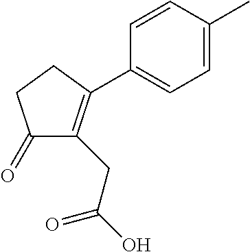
C1(=O)C(CC(O)=O)=C(C2=CC=C(C)C=C2)CC1
